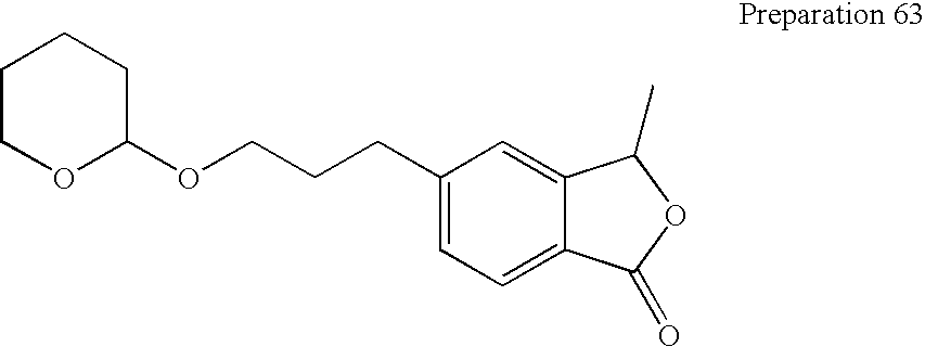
C1(CCCOC2CCCCO2)=CC=C2C(=C1)C(C)OC2=O
